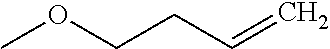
C(C=C)COC
